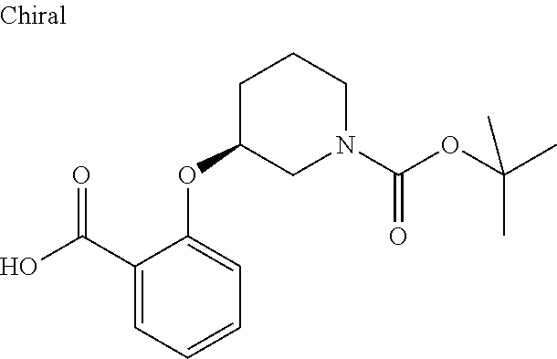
C1(C(O)=O)=CC=CC=C1OC1CN(C(OC(C)(C)C)=O)CCC1
